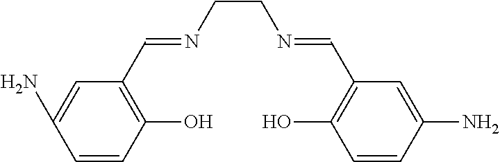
C(CN=CC1=C(O)C=CC(N)=C1)N=CC1=C(O)C=CC(N)=C1
